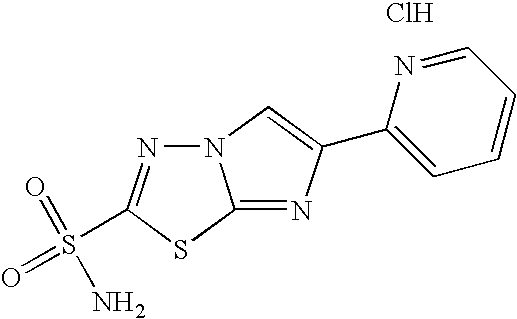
N12N=C(S(=O)(=O)N)SC1=NC(C1=CC=CC=N1)=C2.Cl
